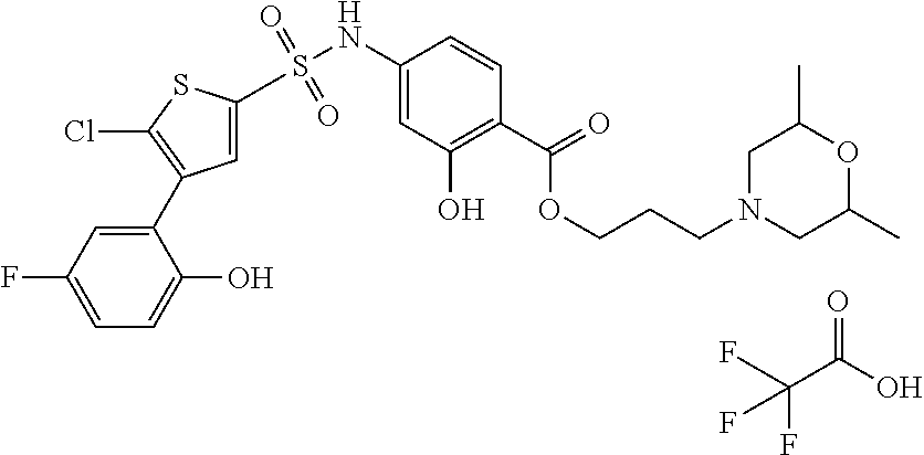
C(C(F)(F)F)(=O)O.C1(NS(=O)(=O)C2=CC(C3=CC(F)=CC=C3O)=C(Cl)S2)=CC(O)=C(C(OCCCN2CC(C)OC(C)C2)=O)C=C1
